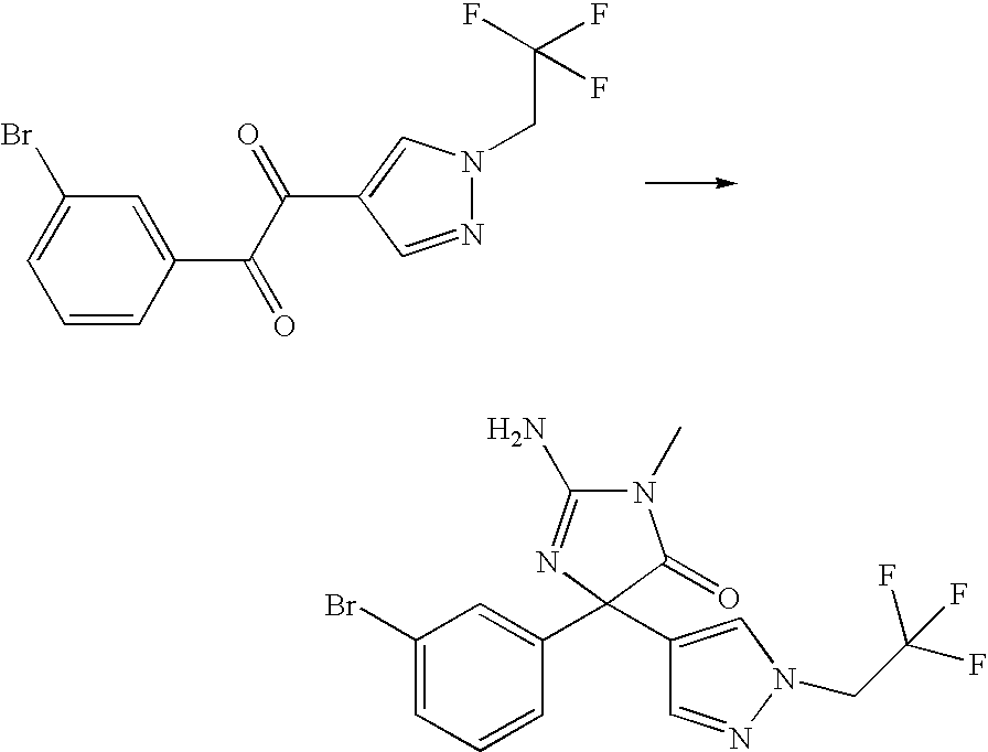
C1=CC(C(=O)C(=O)C2=CN(CC(F)(F)F)N=C2)=CC(Br)=C1.BrC1=CC=CC(C2(C3=CN(CC(F)(F)F)N=C3)C(=O)N(C)C(N)=N2)=C1
